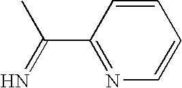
C1=CC(C(C)=N)=NC=C1
